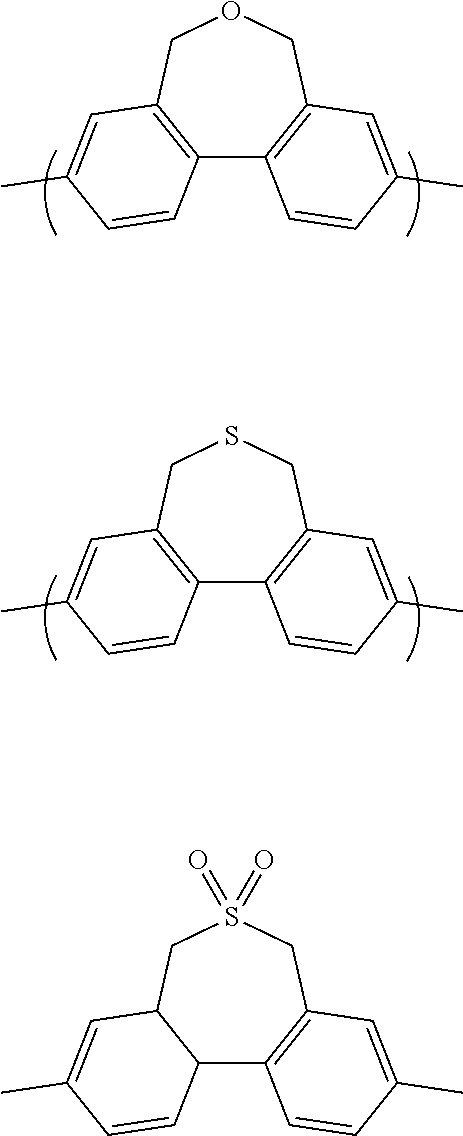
C12=C(COCC3=C1C=CC(C)=C3)C=C(C)C=C2.C12=C(CSCC3=C1C=CC(C)=C3)C=C(C)C=C2.C12C3=C(CS(=O)(=O)CC1C=C(C)C=C2)C=C(C)C=C3
